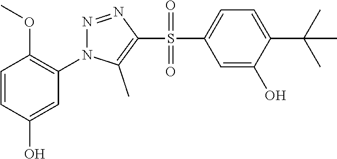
C1=CC(O)=CC(N2N=NC(S(C3=CC=C(C(C)(C)C)C(O)=C3)(=O)=O)=C2C)=C1OC
